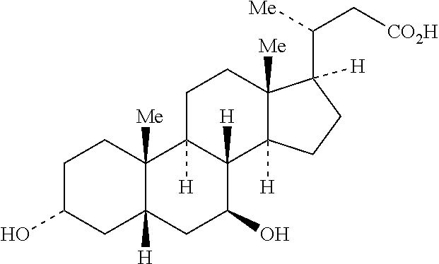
C1C(O)CC2([H])C([Me])(C1)C1([H])C([H])(C(O)C2)C2([H])C([Me])(CC1)C(C([Me])C[CO2H])([H])CC2
